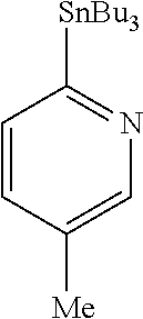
C1=CC([Me])=CN=C1[SnBu3]
